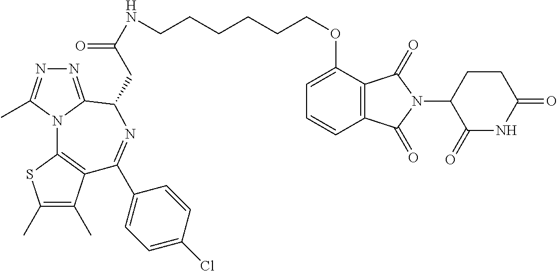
C1(C)=C(C)C2=C(S1)N1C(=NN=C1C)C(CC(=O)NCCCCCCOC1=CC=CC3=C1C(=O)N(C1C(=O)NC(=O)CC1)C3=O)N=C2C1=CC=C(Cl)C=C1
